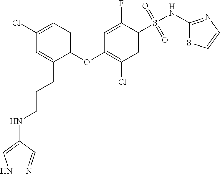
O(C1=C(Cl)C=C(S(NC2=NC=CS2)(=O)=O)C(F)=C1)C1=CC=C(Cl)C=C1CCCNC1=CNN=C1
